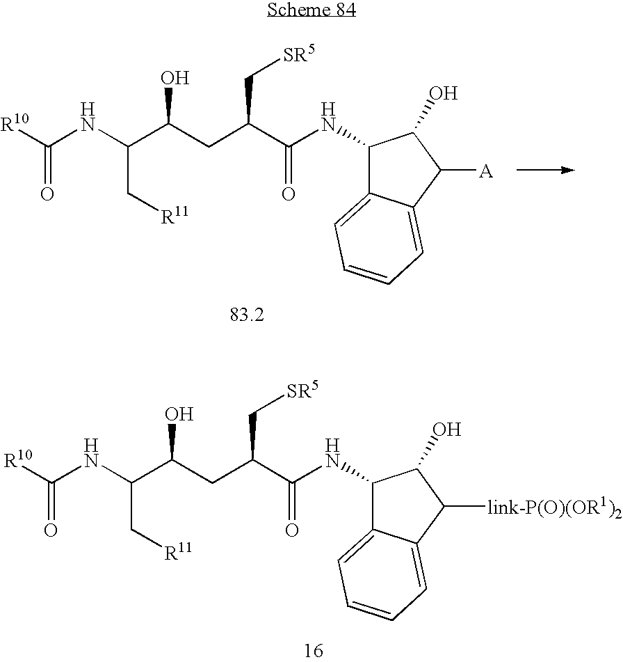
[R10]C(NC(C(CC(C(NC1C2=CC=CC=C2C([A])C1O)=O)C[SR5])O)C[R11])=O.[R10]C(NC(C(CC(C(NC1C2=CC=CC=C2C([link-P(O)(OR1)2])C1O)=O)C[SR5])O)C[R11])=O
